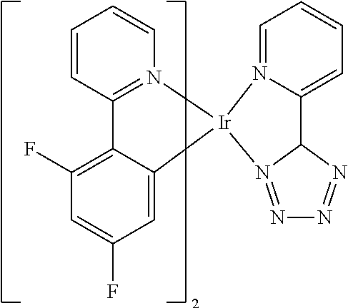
C1=CC2=N(C=C1)[Ir]1(C3=CC(F)=CC(F)=C23)N2=NN=NC2C2=CC=CC=N21
